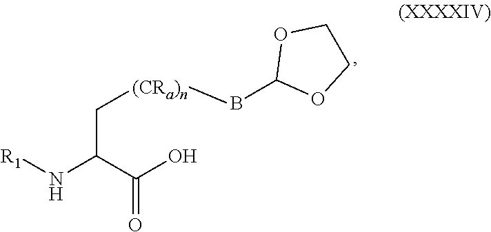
[(CRa)n](BC1OCCO1)CC(C(=O)O)N[R1]
